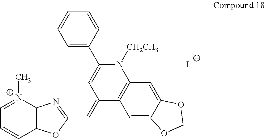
[I-].[N+]1(C)=CC=CC2=C1N=C(C=C1C=C(C3=CC=CC=C3)N([CH2CH3])C3=C1C=C1C(=C3)OCO1)O2
